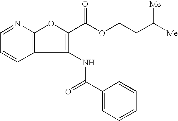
C1=NC2=C(C=C1)C(NC(C1=CC=CC=C1)=O)=C(C(=O)OCCC([Me])[Me])O2
